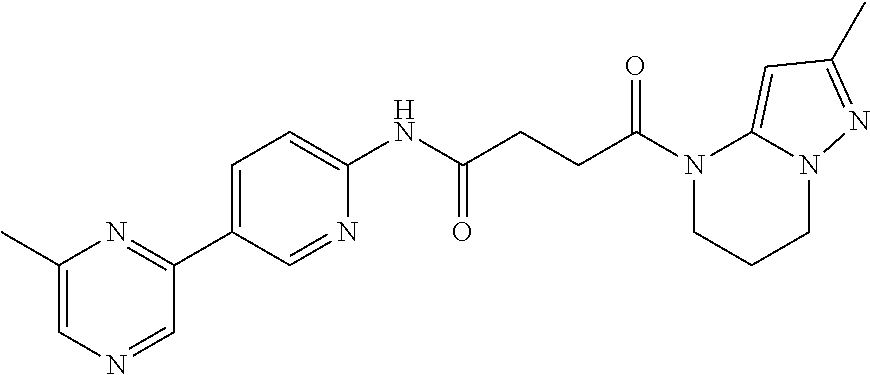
C1(C)=CN=CC(C2=CC=C(NC(CCC(N3CCCN4C3=CC(C)=N4)=O)=O)N=C2)=N1
